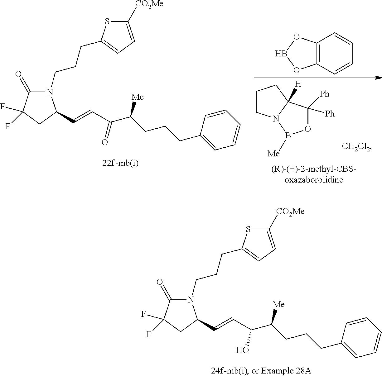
C1CN2C([H])(C1)C([Ph])([Ph])OB2[Me].C12=C(C=CC=C1)OBO2.N1(CCCC2=CC=C([CO2Me])S2)C(=O)C(F)(F)CC1C=CC(C(CCCC1=CC=CC=C1)[Me])=O.N1(CCCC2=CC=C([CO2Me])S2)C(=O)C(F)(F)CC1C=CC(C(CCCC1=CC=CC=C1)[Me])O
